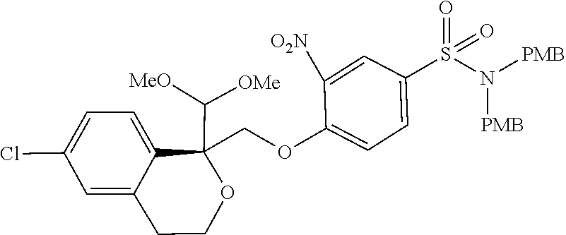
C1([O2N])=CC(S(N([PMB])[PMB])(=O)=O)=CC=C1OCC1(C([MeO])[OMe])C2=CC=C(Cl)C=C2CCO1
